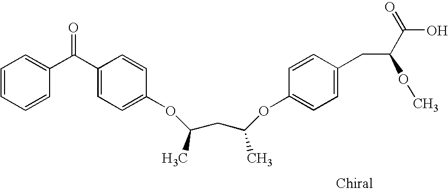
O(C1=CC=C(C(C2=CC=CC=C2)=O)C=C1)C(CC(OC1=CC=C(CC(C(=O)O)OC)C=C1)C)C
